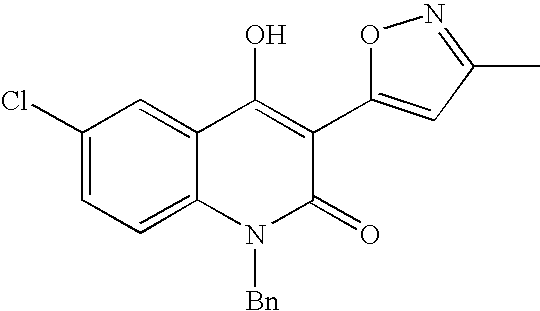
C1(Cl)=CC=C2C(=C1)C(O)=C(C1=CC(C)=NO1)C(=O)N2[Bn]
